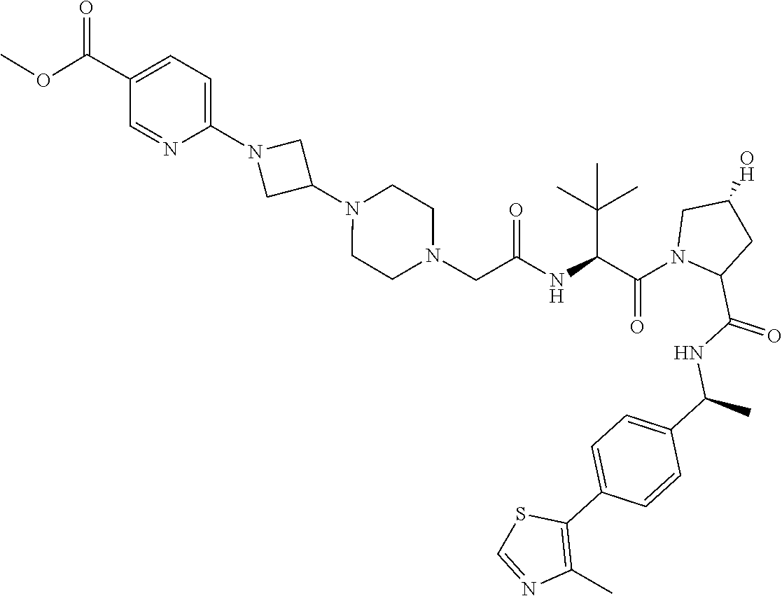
C1=NC(N2CC(N3CCN(CC(NC(C(N4C(C(NC(C)C5=CC=C(C6=C(C)N=CS6)C=C5)=O)CC(O)C4)=O)C(C)(C)C)=O)CC3)C2)=CC=C1C(=O)OC
